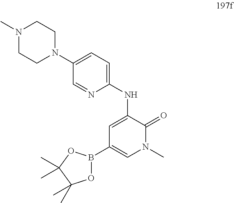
C1=C(NC2=CC=C(N3CCN(C)CC3)C=N2)C(=O)N(C)C=C1B1OC(C)(C)C(C)(C)O1
